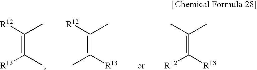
C(=C([R12])C)(C)[R13].C(=C([R12])C)([R13])C.C(=C(C)C)([R13])[R12]
